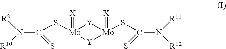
[Mo]1(=[X])(SC(N([R9])[R10])=S)[Y][Mo](SC(N([R11])[R12])=S)(=[X])[Y]1
